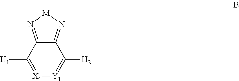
C12=N[M]N=C1C([H2])=[Y1][X1]=C2[H1]
